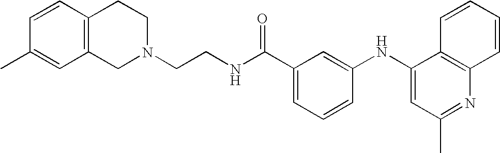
C1(C)=CC2=C(C=C1)CCN(CCNC(C1=CC=CC(NC3=CC(C)=NC4=C3C=CC=C4)=C1)=O)C2
